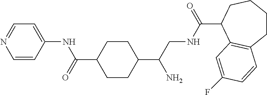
C1(C(CNC(C2C3=C(CCCC2)C=CC(F)=C3)=O)N)CCC(C(=O)NC2=CC=NC=C2)CC1
